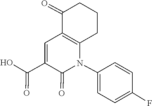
N1(C2=CC=C(F)C=C2)C2=C(C=C(C(=O)O)C1=O)C(=O)CCC2
